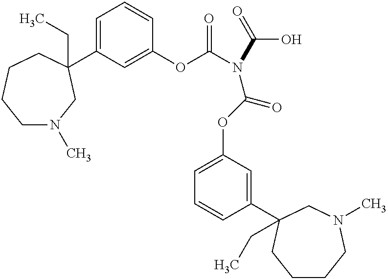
C1N(C)CC(C2=CC=CC(OC(N(C(OC3=CC=CC(C4(CC)CN(C)CCCC4)=C3)=O)C(O)=O)=O)=C2)(CC)CCC1
